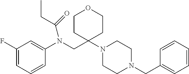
C1=CC=C(F)C=C1N(CC1(N2CCN(CC3=CC=CC=C3)CC2)CCOCC1)C(=O)CC
